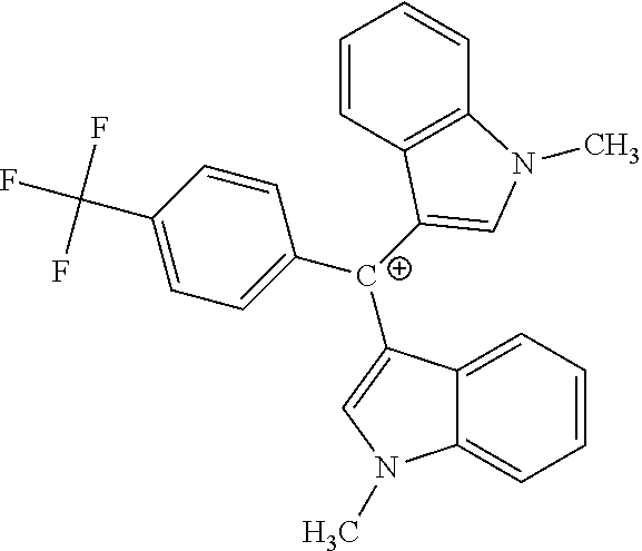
C12=CC=CC=C1N(C)C=C2[C+](C1=CC=C(C(F)(F)F)C=C1)C1=CN(C)C2=C1C=CC=C2
